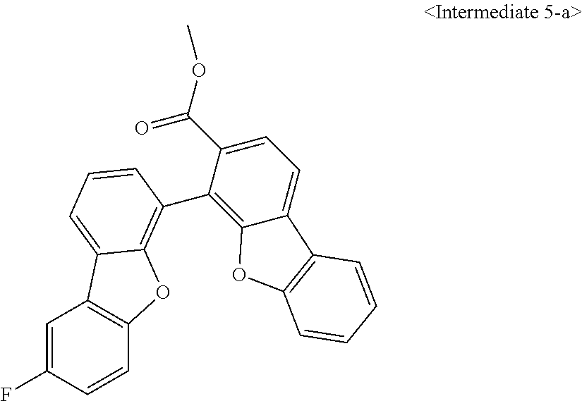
C1=C(F)C=CC2=C1C1=CC=CC(C3=C4C(=CC=C3C(OC)=O)C3=C(O4)C=CC=C3)=C1O2
